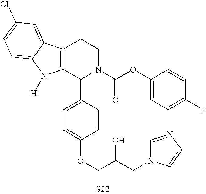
C12=C(C(C3=CC=C(OCC(CN4C=NC=C4)O)C=C3)N(C(OC3=CC=C(F)C=C3)=O)CC1)N([H])C1=CC=C(Cl)C=C21
